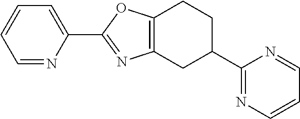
C1=NC(C2=NC3=C(O2)CCC(C2=NC=CC=N2)C3)=CC=C1
